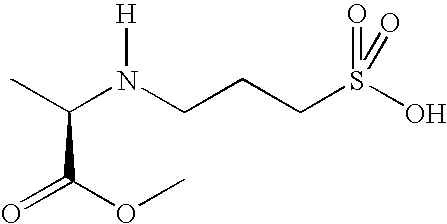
CC(N(CCCS(O)(=O)=O)[H])C(OC)=O
